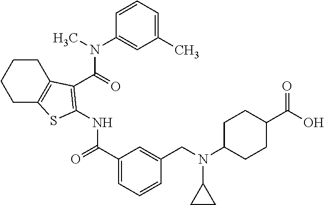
C1CC2=C(CC1)SC(NC(=O)C1=CC=CC(CN(C3CC3)C3CCC(C(O)=O)CC3)=C1)=C2C(=O)N(C)C1=CC(C)=CC=C1
